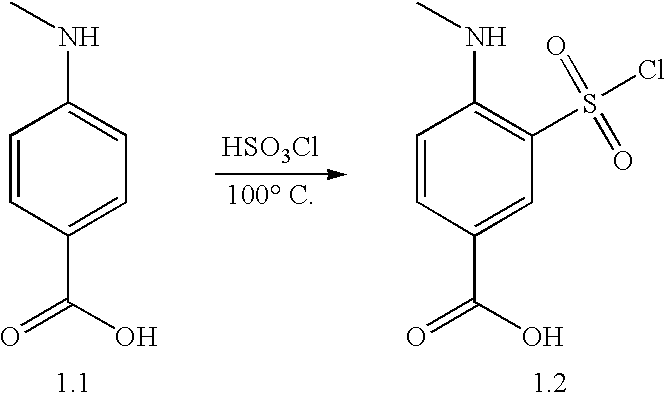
C1=CC(C(=O)O)=CC=C1NC.[HSO3Cl].C1=CC(C(=O)O)=CC(S(Cl)(=O)=O)=C1NC
